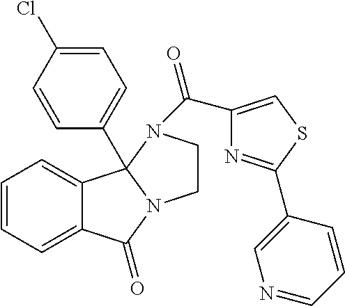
C12=CC=CC=C1C1(C3=CC=C(Cl)C=C3)N(C2=O)CCN1C(C1=CSC(C2=CN=CC=C2)=N1)=O
